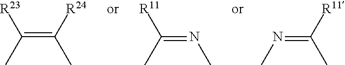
C(=C([R24])C)(C)[R23].C(=NC)(C)[R11].C(=NC)(C)[R11]
